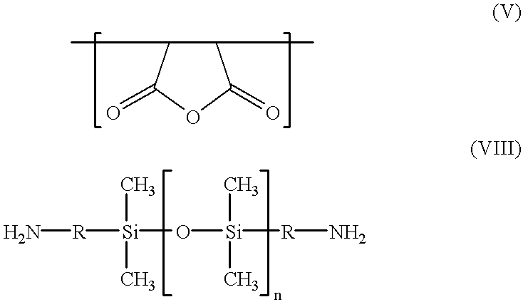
C1(C)C(C)C(=O)OC1=O.N[R][Si](O[Si]([R]N)(C)C)(C)C
